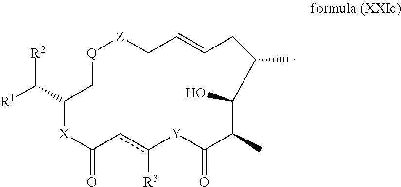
[Z]1[Q]CC(C([R1])[R2])[X]C(=O)cc([R3])[Y]C(=O)C(C)C(O)C(C)CC=CC1
